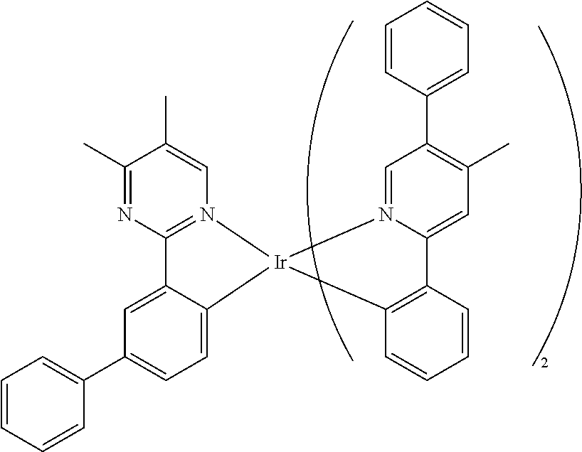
C12=N(C=C(C)C(C)=N1)[Ir]1(C3=CC=C(C4=CC=CC=C4)C=C23)C2=C(C3=CC(C)=C(C4=CC=CC=C4)C=N31)C=CC=C2
